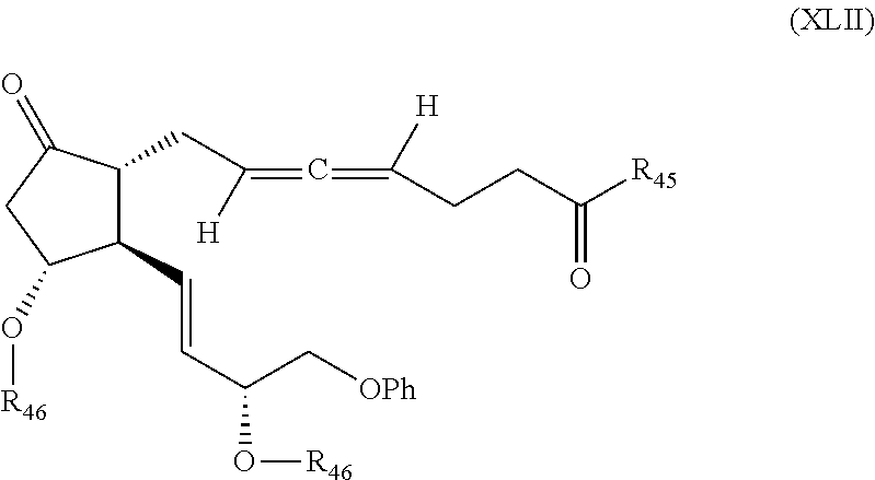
C1(C=CC(C[OPh])O[R46])C(CC([H])=C=C(CCC([R45])=O)[H])C(=O)CC1O[R46]
